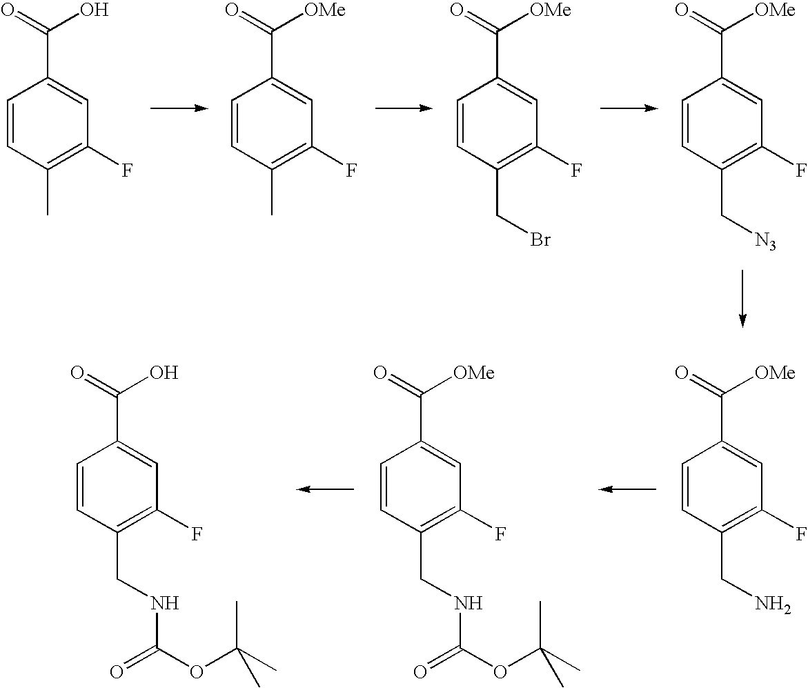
C1=CC(C)=C(F)C=C1C(=O)O.C1=CC(C)=C(F)C=C1C(=O)[OMe].C1=CC(CBr)=C(F)C=C1C(=O)[OMe].C1=CC(C[N3])=C(F)C=C1C(=O)[OMe].C1=CC(CN)=C(F)C=C1C(=O)[OMe].C1=CC(CNC(OC(C)(C)C)=O)=C(F)C=C1C(=O)[OMe].C1=CC(CNC(OC(C)(C)C)=O)=C(F)C=C1C(=O)O
